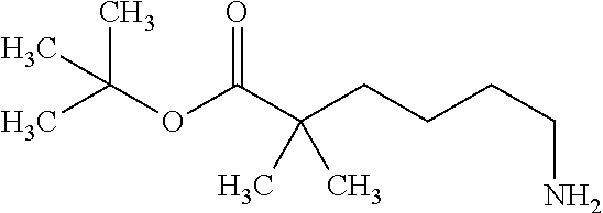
CC(OC(C(CCCCN)(C)C)=O)(C)C
